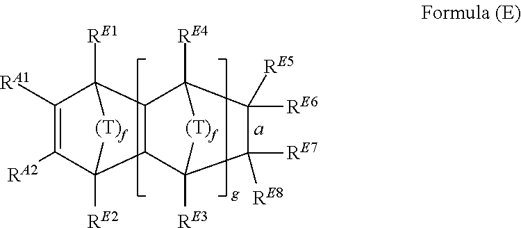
C1([RA1])=C([RA2])C2([RE2])C3C(C1([RE1])[(T)f]2)C1([RE4])C([RE6])([RE5])C([RE7])([RE8])C3([RE3])[(T)f]1
